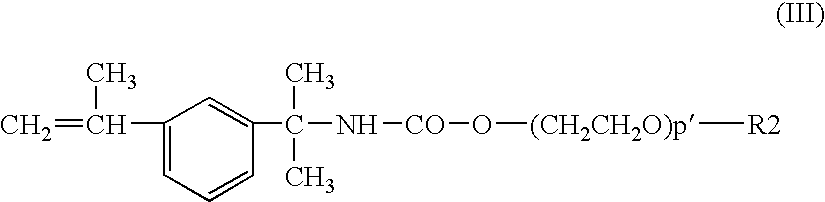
C=C(C)C1=CC=CC(C(N[CO]O[(CH2CH2O)p][R2])(C)C)=C1
